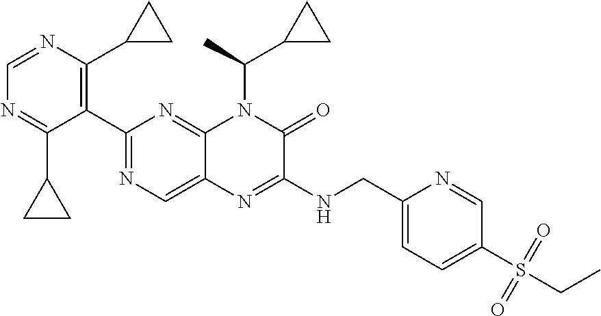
C1=NC(C2CC2)=C(C2=NC=C3C(=N2)N(C(C2CC2)C)C(=O)C(NCC2=CC=C(S(=O)(=O)CC)C=N2)=N3)C(C2CC2)=N1
